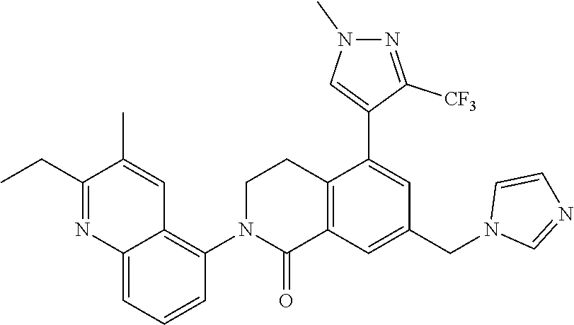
C12=C(C=C(CN3C=NC=C3)C=C1C1=CN(C)N=C1[CF3])C(=O)N(C1=C3C(=CC=C1)N=C(CC)C(C)=C3)CC2
